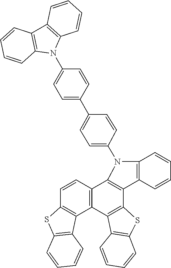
C12=C(C3=C(C4=C1C=CC1=C4C4=C(C=CC=C4)S1)C1=C(C=CC=C1)S3)C1=C(C=CC=C1)N2C1=CC=C(C2=CC=C(N3C4=C(C5=C3C=CC=C5)C=CC=C4)C=C2)C=C1
